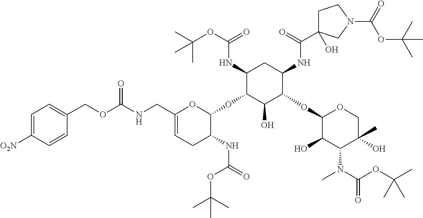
C1(NC(OC(C)(C)C)=O)C(OC2OC(CNC(OCC3=CC=C([O2N])C=C3)=O)=CCC2NC(=O)OC(C)(C)C)C(O)C(OC2C(O)C(N(C)C(=O)OC(C)(C)C)C(C)(O)CO2)C(NC(C2(O)CCN(C(OC(C)(C)C)=O)C2)=O)C1
